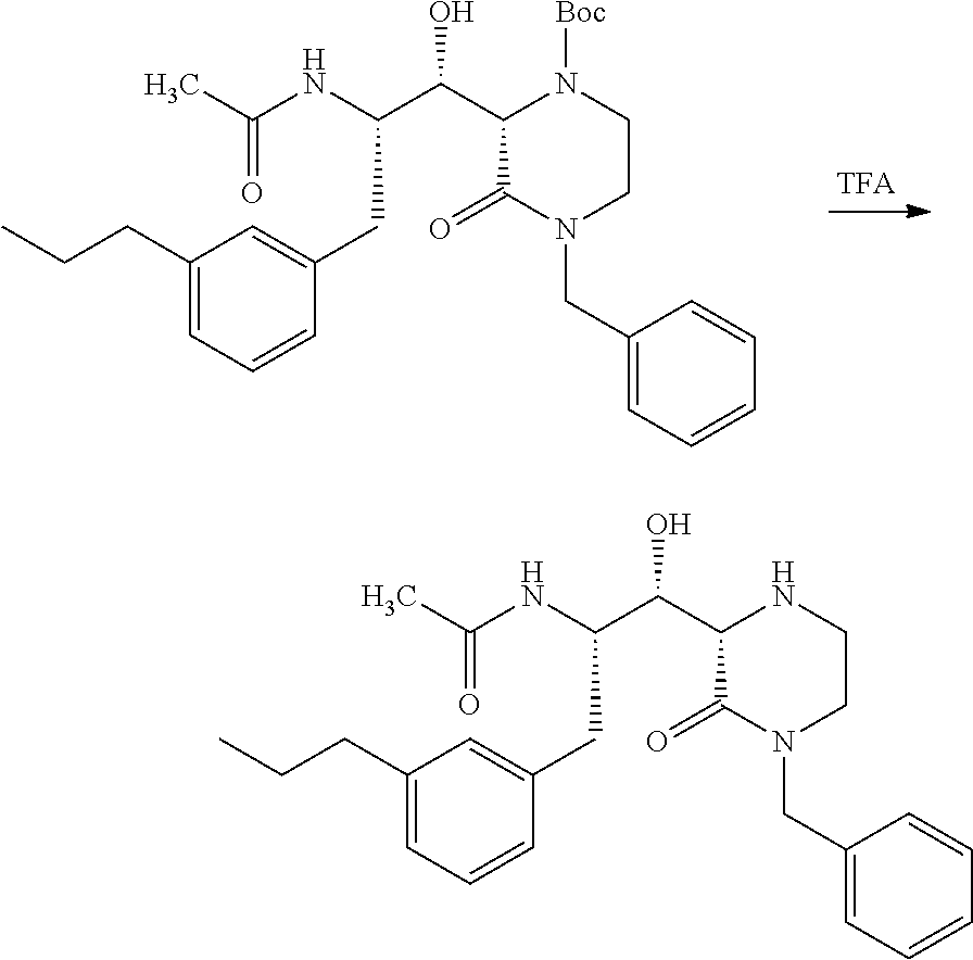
C1(CCC)=CC=CC(CC(NC(=O)C)C(C2C(=O)N(CC3=CC=CC=C3)CCN2[Boc])O)=C1.C1(CCC)=CC=CC(CC(NC(=O)C)C(C2C(=O)N(CC3=CC=CC=C3)CCN2)O)=C1
